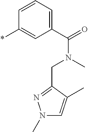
*C1=CC(C(=O)N(C)CC2=NN(C)C=C2C)=CC=C1
